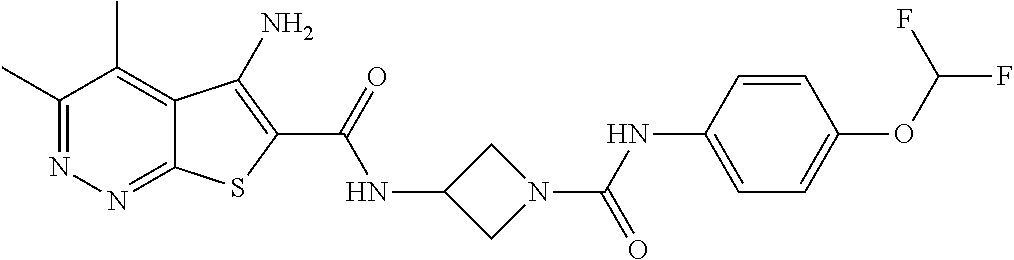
C1(C)=NN=C2C(=C1C)C(N)=C(C(=O)NC1CN(C(NC3=CC=C(OC(F)F)C=C3)=O)C1)S2
